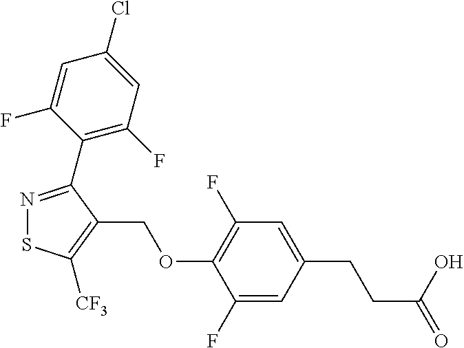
N1=C(C2=C(F)C=C(Cl)C=C2F)C(COC2=C(F)C=C(CCC(=O)O)C=C2F)=C([CF3])S1
